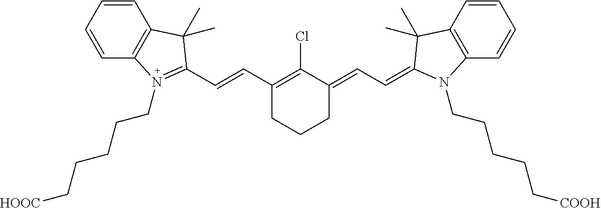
C1(C=CC2=N(CCCCC[HOOC])C3=C(C=CC=C3)C2(C)C)=C(Cl)C(=CC=C2C(C)(C)C3=C(C=CC=C3)N2CCCCC[COOH])CCC1
